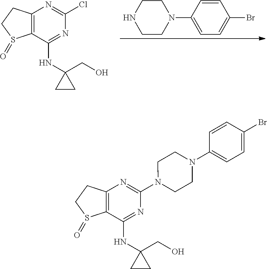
C1CN(C2=CC=C(Br)C=C2)CCN1.C12=C(C(NC3(CO)CC3)=NC(Cl)=N1)S(=O)CC2.C12=C(C(NC3(CO)CC3)=NC(N3CCN(C4=CC=C(Br)C=C4)CC3)=N1)S(=O)CC2
